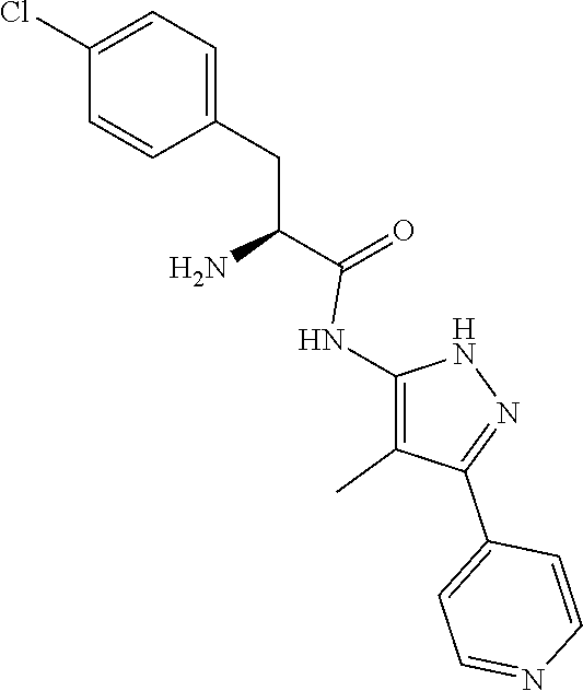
C1=C(CC(C(=O)NC2=C(C)C(C3=CC=NC=C3)=NN2)N)C=CC(Cl)=C1
